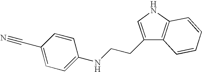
C1(CCNC2=CC=C(C#N)C=C2)=CNC2=C1C=CC=C2
